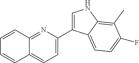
C1=CC2=NC(C3=CNC4=C(C)C(F)=CC=C34)=CC=C2C=C1
